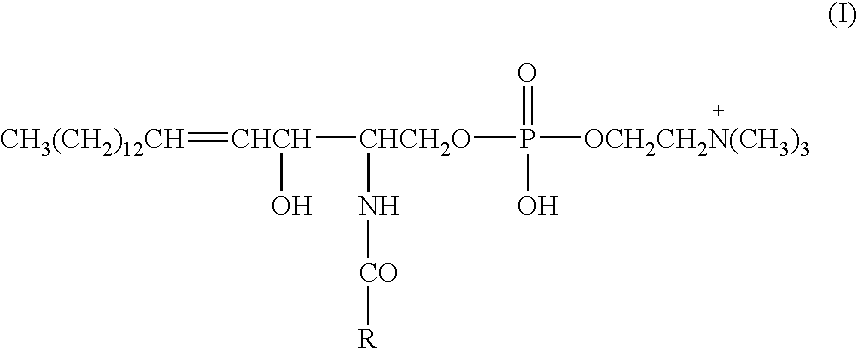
[CH3(CH2)12CH]=[CHCH]([CHCH2O](P([OCH2CH2N(CH3)3])(=O)O)N[CO][R])O
